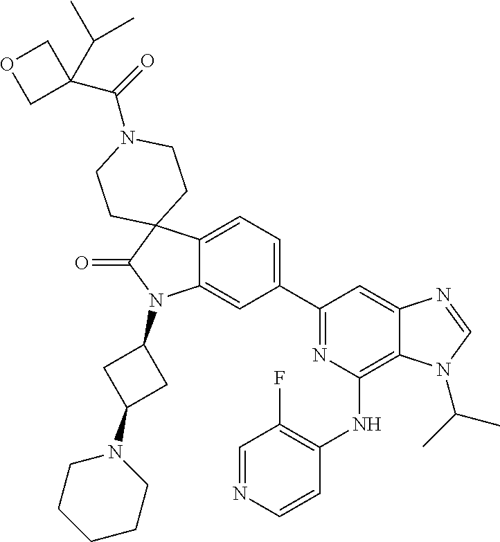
C12=CC=C(C3=NC(NC4=C(F)C=NC=C4)=C4C(=C3)N=CN4C(C)C)C=C1N(C1CC(N3CCCCC3)C1)C(=O)C21CCN(C(=O)C2(C(C)C)COC2)CC1
